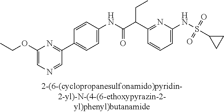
C1(NC(=O)C(C2=NC(NS(C3CC3)(=O)=O)=CC=C2)CC)=CC=C(C2=NC(OCC)=CN=C2)C=C1
